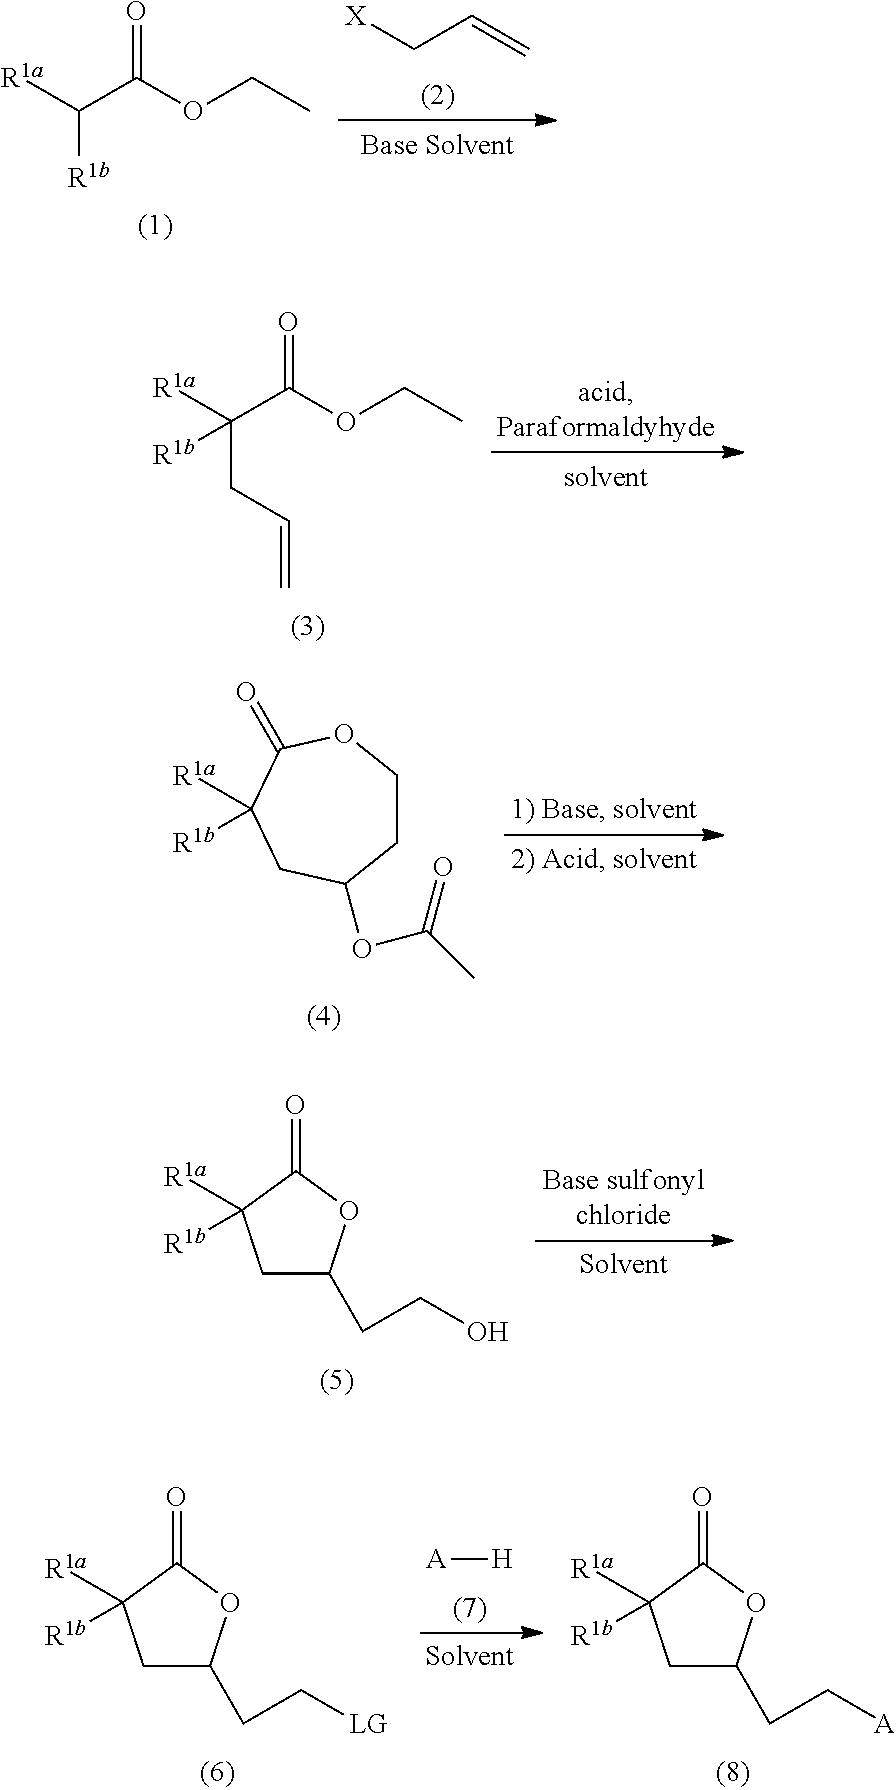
[X]CC=C.O=C(OCC)C([R1a])[R1b].O=C(OCC)C([R1a])([R1b])CC=C.C1COC(=O)C([R1a])([R1b])CC1OC(C)=O.C1(CCO)CC([R1a])([R1b])C(=O)O1.[A][H].C1(CC[LG])CC([R1a])([R1b])C(=O)O1.C1(CC[A])CC([R1a])([R1b])C(=O)O1
